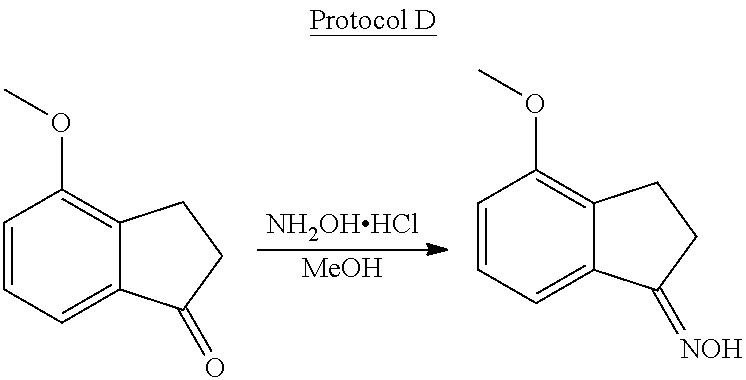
C1=CC=C2C(=C1OC)CCC2=O.C1=CC=C2C(=C1OC)CCC2=[NOH].[NH2OHHCl].[MeOH]
